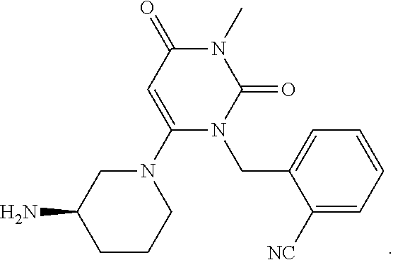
C1CCN(C2=CC(=O)N(C)C(=O)N2CC2=CC=CC=C2[NC])CC1N
